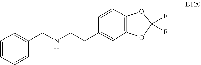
O1C(F)(F)OC2=C1C=CC(CCNCC1=CC=CC=C1)=C2
